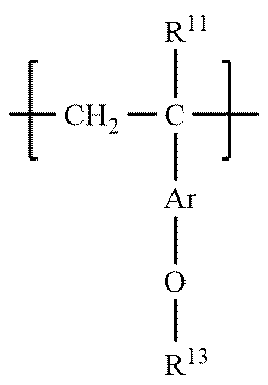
CCC(C)([R11])[Ar]O[R13]
